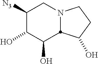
C1([N3])C(O)C(O)C2N(C1)CCC2O
